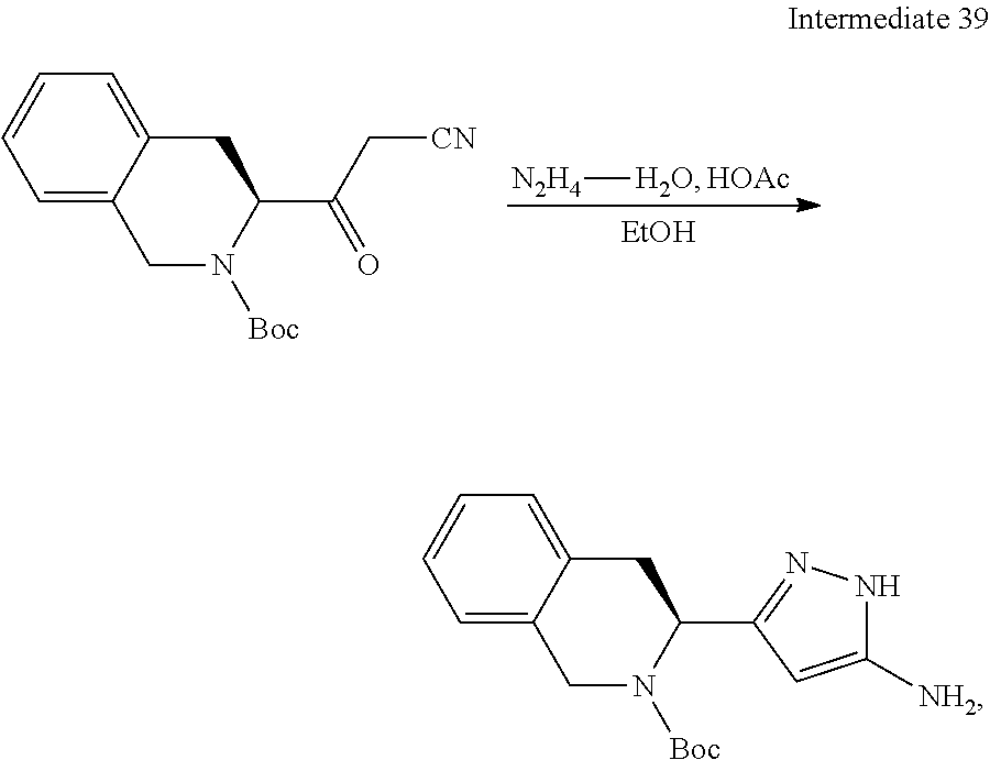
C1=C2C(=CC=C1)CC(C1=NNC([NH2])=C1)N([Boc])C2.C1=C2C(=CC=C1)CC(C(=O)C[CN])N([Boc])C2.[N2H4][H2O].[HOAc].[EtOH]
